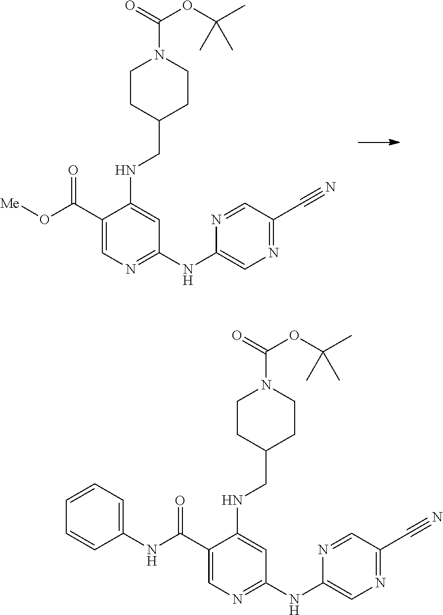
O=C(C1=CN=C(NC2=CN=C(C#N)C=N2)C=C1NCC1CCN(C(=O)OC(C)(C)C)CC1)O[Me].O=C(C1=CN=C(NC2=CN=C(C#N)C=N2)C=C1NCC1CCN(C(=O)OC(C)(C)C)CC1)NC1=CC=CC=C1
